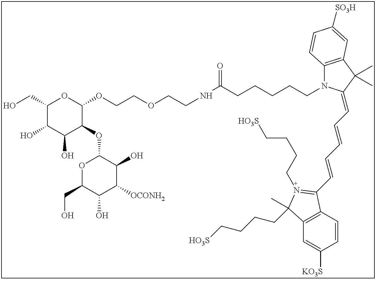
C1(CO)C(O)C(O)C(OC2OC(CO)C(O)C([OCONH2])C2O)C(OCCOCCNC(CCCCCN2C3=C(C(C)(C)C2=CC=CC=CC2=N(CCCC[HO3S])C(CCCC[HO3S])(C)C4=C2C=CC([KO3S])=C4)C=C([SO3H])C=C3)=O)O1
